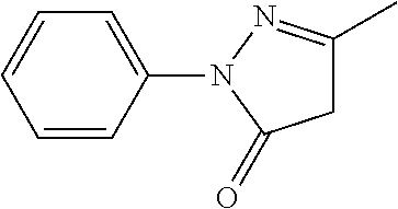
C1=CC(N2C(=O)CC(C)=N2)=CC=C1
